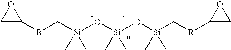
C1C([R]C[Si](O[Si](O[Si](C[R]C2CO2)(C)C)(C)C)(C)C)O1
